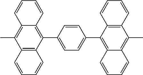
C12=C(C(C3=CC=C(C4=C5C(=C(C)C6=C4C=CC=C6)C=CC=C5)C=C3)=C3C(=C1C)C=CC=C3)C=CC=C2
